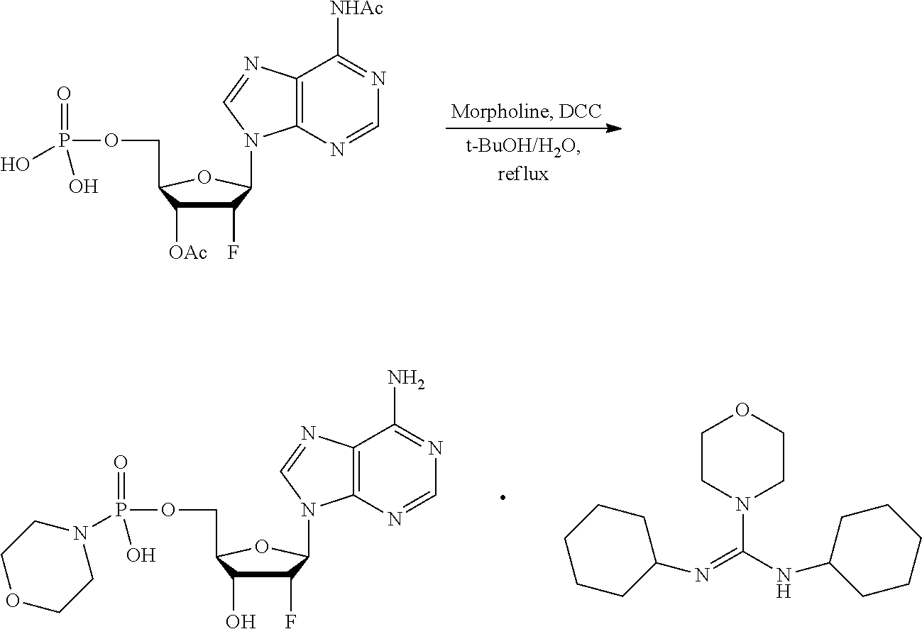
O(CC1C([OAc])C(F)C(N2C3=C(C([NHAc])=NC=N3)N=C2)O1)P(O)(O)=O.O(CC1C(O)C(F)C(N2C3=C(C(N)=NC=N3)N=C2)O1)P(N1CCOCC1)(O)=O.C1CN(C(NC2CCCCC2)=NC2CCCCC2)CCO1
